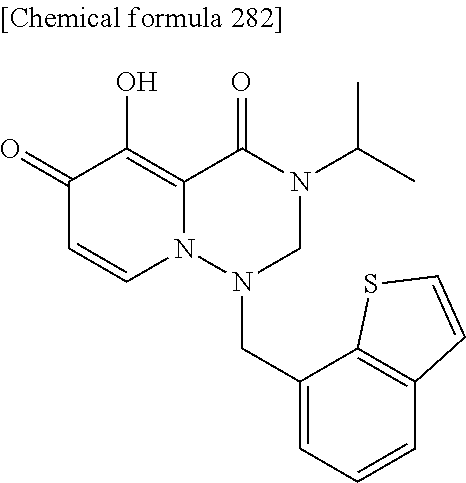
C1(=O)C=CN2C(=C1O)C(=O)N(C(C)C)CN2CC1=CC=CC2=C1SC=C2
